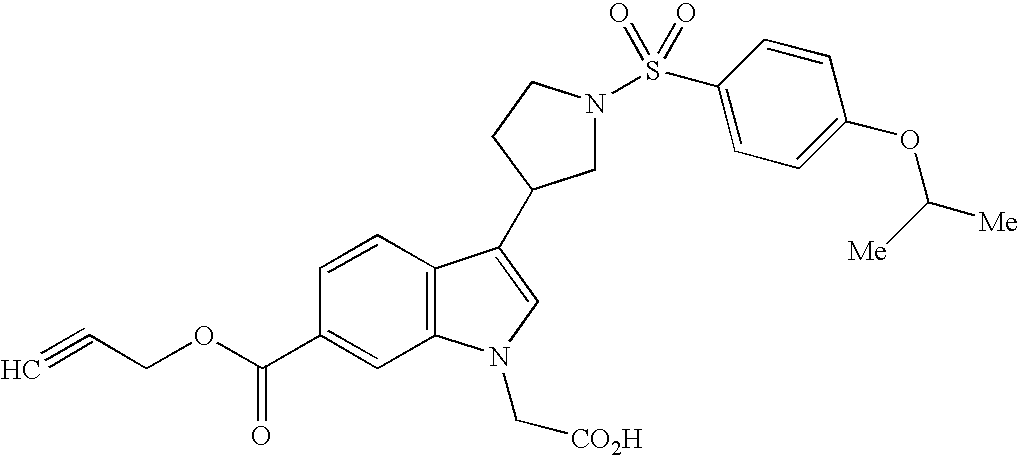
C1=CC2=C(C=C1C(OCC#C)=O)N(C[CO2H])C=C2C1CN(S(=O)(=O)C2=CC=C(OC([Me])[Me])C=C2)CC1
